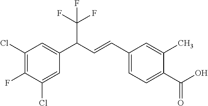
C1(Cl)=C(F)C(Cl)=CC(C(C=CC2=CC=C(C(O)=O)C(C)=C2)C(F)(F)F)=C1
